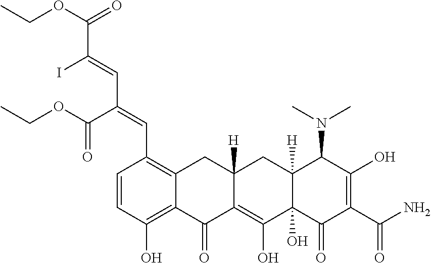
C1=CC(O)=C2C(=C1C=C(C=C(I)C(=O)OCC)C(OCC)=O)CC1([H])C(=C(O)C3(O)C([H])(C1)C(N(C)C)C(O)=C(C(N)=O)C3=O)C2=O
